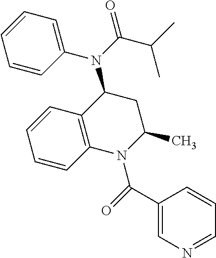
C12=C(C(N(C(C(C)C)=O)C3=CC=CC=C3)CC(C)N1C(=O)C1=CN=CC=C1)C=CC=C2
